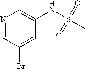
N1=CC(Br)=CC(NS(C)(=O)=O)=C1
